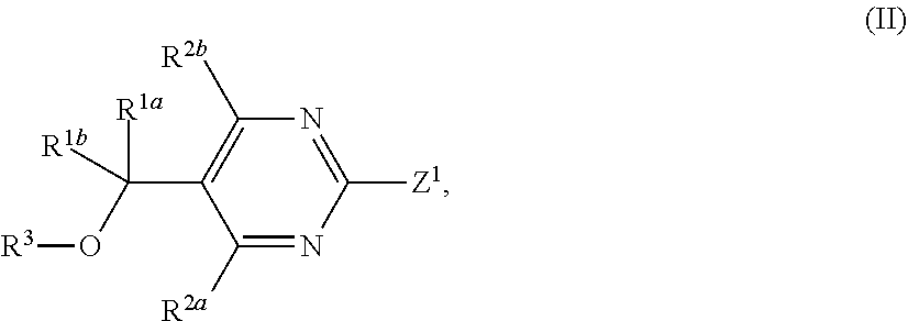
C1([R2a])=NC([Z1])=NC([R2b])=C1C(O[R3])([R1a])[R1b]
